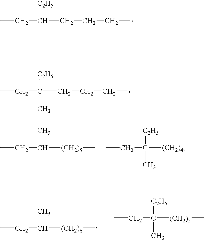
CCC(CCCC)[C2H5].CCC(CCCC)([C2H5])C.CCC([(CH2)5]C)C.CCC([(CH2)4])([C2H5])C.CCC([(CH2)6]C)C.CCC([(CH2)5]C)([C2H5])C
